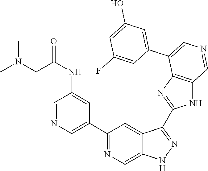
C1(C2=CN=CC(NC(=O)CN(C)C)=C2)=NC=C2C(=C1)C(C1=NC3=C(N1)C=NC=C3C1=CC(O)=CC(F)=C1)=NN2
